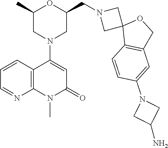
C1(C)CN(C2=CC(=O)N(C)C3=C2C=CC=N3)CC(CN2CC3(C2)C2=C(CO3)C=C(N3CC(N)C3)C=C2)O1
